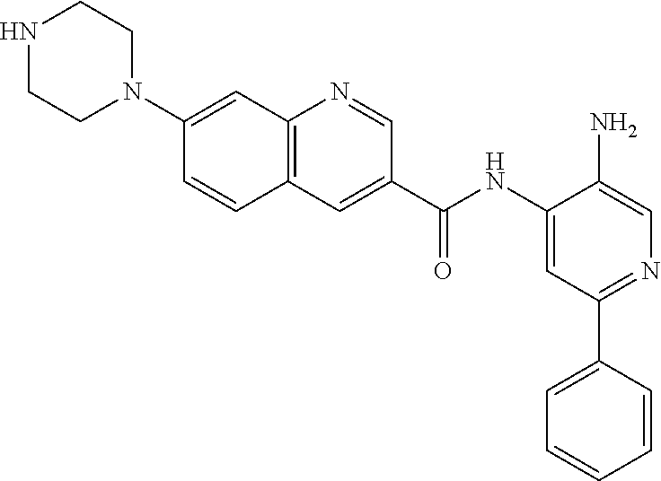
N1CCN(C2=CC3=C(C=C2)C=C(C(NC2=CC(C4=CC=CC=C4)=NC=C2N)=O)C=N3)CC1
